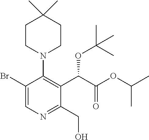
C1CN(C2=C(C(C(OC(C)C)=O)OC(C)(C)C)C(CO)=NC=C2Br)CCC1(C)C
